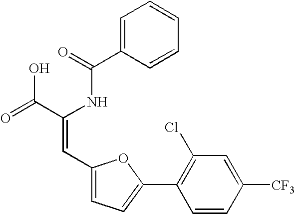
C1=C(C(=O)NC(C(=O)O)=CC2=CC=C(C3=C(Cl)C=C([CF3])C=C3)O2)C=CC=C1
